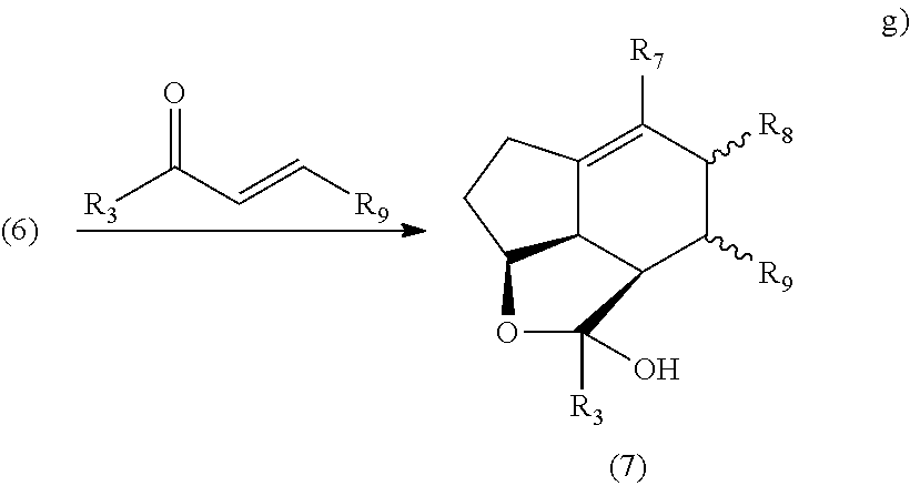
[R3]C(C=C[R9])=O.C12C3=C([R7])C([R8])C([R9])C1C([R3])(O)OC2CC3
